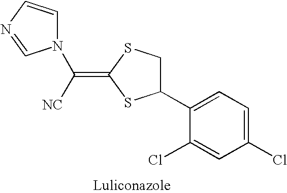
C1(C2CSC(=C([NC])N3C=CN=C3)S2)=CC=C(Cl)C=C1Cl
